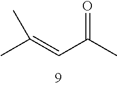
C(=CC(C)=O)(C)C
